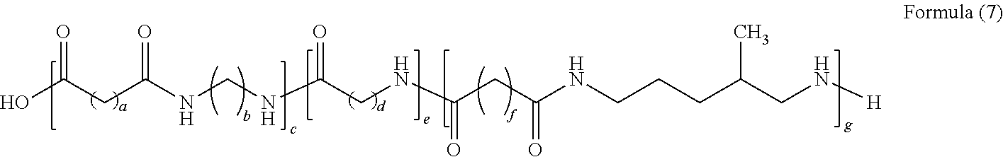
OC(CC(NCNC(CNC(CC(NCCCC(CN[H])C)=O)=O)=O)=O)=O
